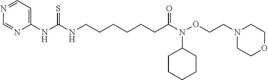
C1(NC(NCCCCCCC(N(OCCN2CCOCC2)C2CCCCC2)=O)=S)=CC=NC=N1
